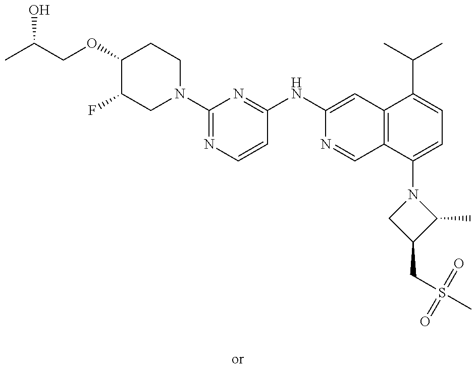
CC(COC1C(F)CN(C2=NC=CC(NC3=CC4=C(C=N3)C(N3CC(CS(C)(=O)=O)C3C)=CC=C4C(C)C)=N2)CC1)O
